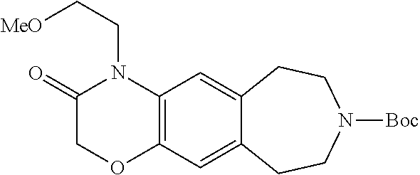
C(CN1C(=O)COC2=C1C=C1C(=C2)CCN([Boc])CC1)[MeO]
